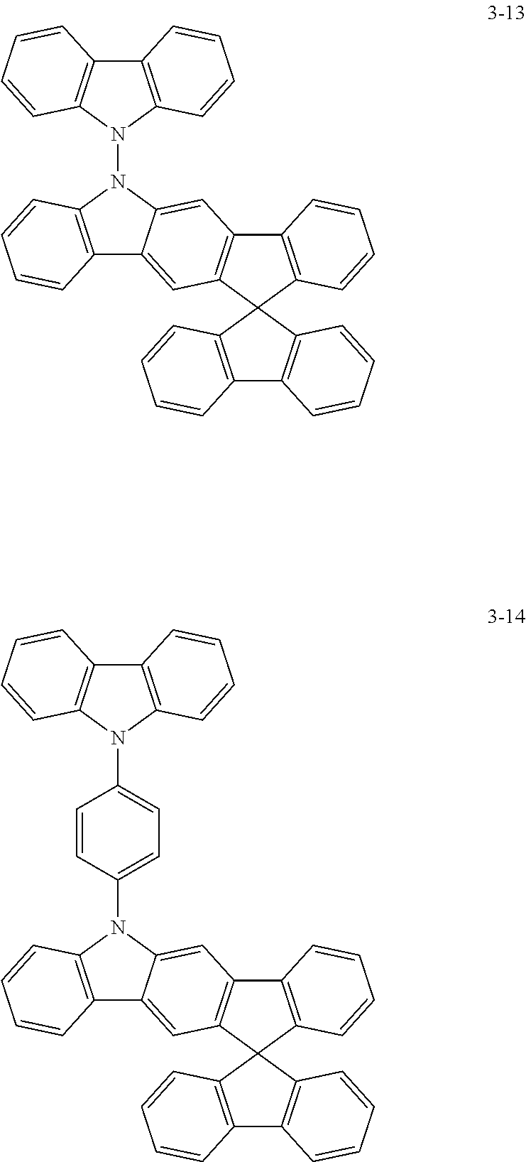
C12=C(N(N3C4=C(C5=C3C=CC=C5)C=CC=C4)C3=CC4=C(C=C13)C1(C3=C4C=CC=C3)C3=C(C4=C1C=CC=C4)C=CC=C3)C=CC=C2.C12=C(N(C3=CC=C(N4C5=C(C6=C4C=CC=C6)C=CC=C5)C=C3)C3=CC4=C(C=C13)C1(C3=C4C=CC=C3)C3=C(C4=C1C=CC=C4)C=CC=C3)C=CC=C2
